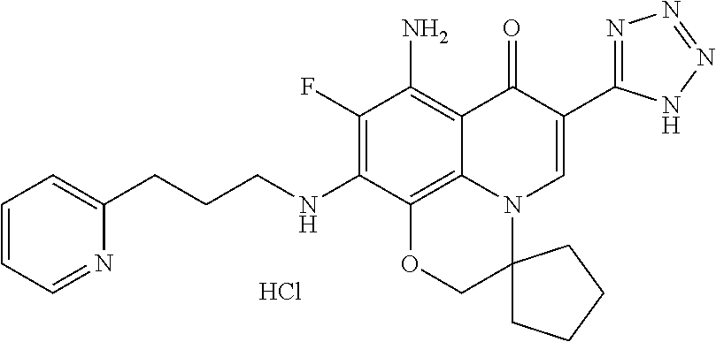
C1=CC=C(CCCNC2=C(F)C(N)=C3C4=C2OCC2(N4C=C(C4=NN=NN4)C3=O)CCCC2)N=C1.Cl
